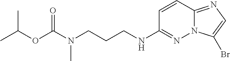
C1=CC2=NC=C(Br)N2N=C1NCCCN(C(OC(C)C)=O)C
